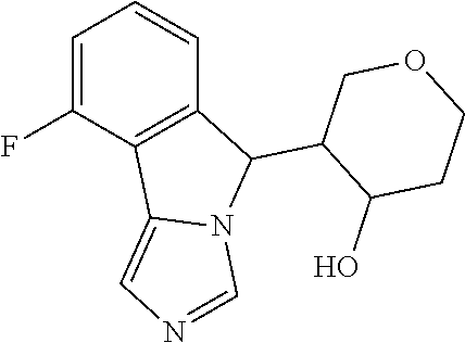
C1=C(F)C2=C(C=C1)C(C1COCCC1O)N1C2=CN=C1
